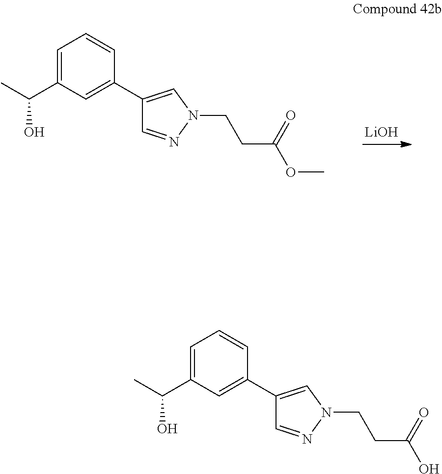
C1=C(C(C)O)C=C(C2=CN(CCC(OC)=O)N=C2)C=C1.[LiOH].C1=C(C(C)O)C=C(C2=CN(CCC(O)=O)N=C2)C=C1
